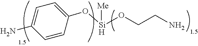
C1=C(N)C=CC(O[Si](OCCN)[Me])=C1
